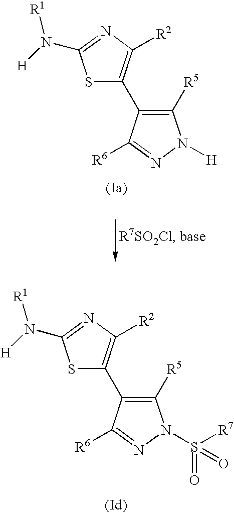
S1C(C2=C([R5])N([H])N=C2[R6])=C([R2])N=C1N([H])[R1].S1C(C2=C([R5])N(S([R7])(=O)=O)N=C2[R6])=C([R2])N=C1N([H])[R1]
